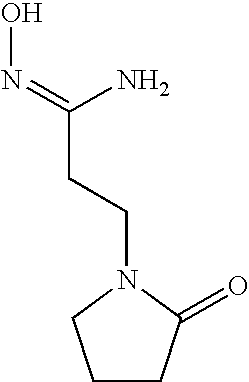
ON=C(CCN1C(=O)CCC1)N
